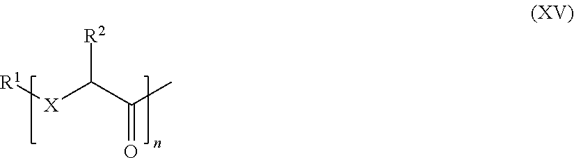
CC(C([X][R1])[R2])=O
